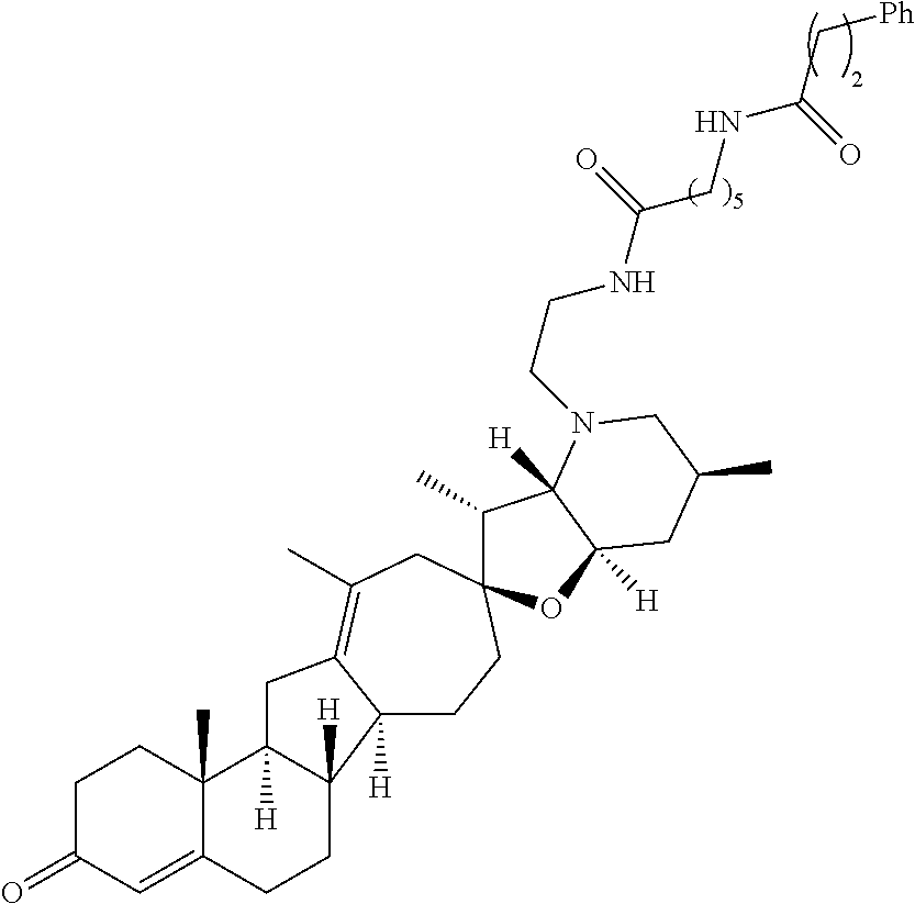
C1C(=O)C=C2C(C)(C1)C1([H])C([H])(CC2)C2([H])CCC3(CC(C)=C2C1)C(C)C1([H])C([H])(O3)CC(C)CN1CCNC(=O)CNC(=O)C[Ph]
